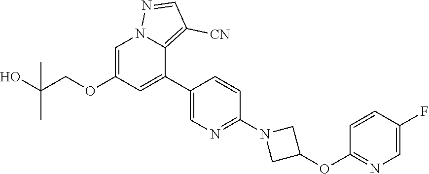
C1=C(OCC(O)(C)C)C=C(C2=CN=C(N3CC(OC4=NC=C(F)C=C4)C3)C=C2)C2=C([CN])C=NN12
